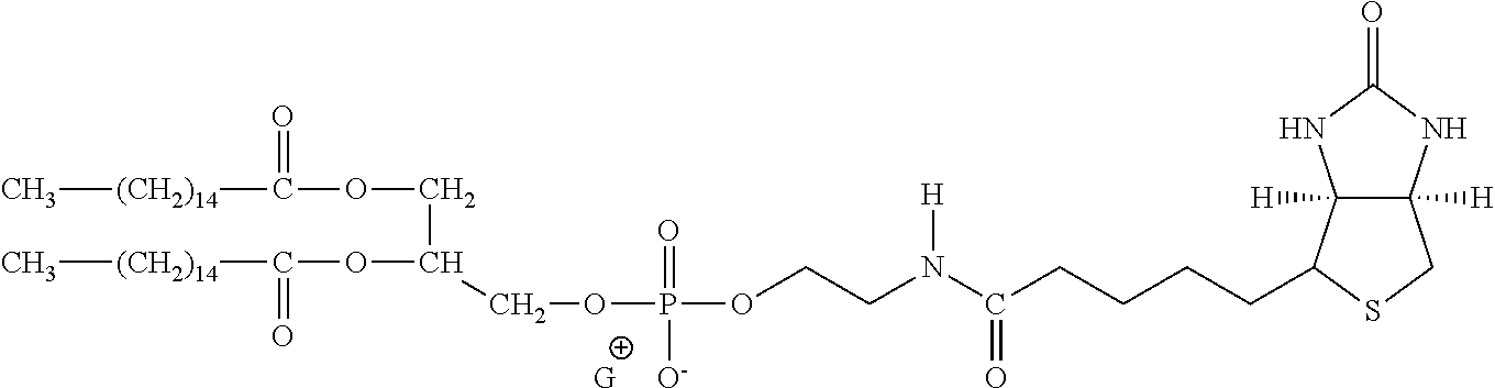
[G].C(CCCCC1C2([H])C([H])(CS1)NC(=O)N2)(=O)N(CCOP(=O)([O-])OCC(COC(=O)[(CH2)14]C)OC(=O)[(CH2)14]C)[H]
